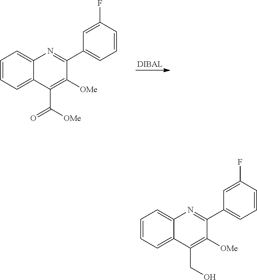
C1=CC=C2C(=C1)N=C(C1=CC=CC(F)=C1)C([OMe])=C2CO.C1=CC=C2C(=C1)N=C(C1=CC=CC(F)=C1)C([OMe])=C2C([OMe])=O
